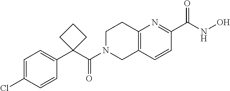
C12=C(C=CC(C(NO)=O)=N1)CN(C(C1(C3=CC=C(Cl)C=C3)CCC1)=O)CC2
